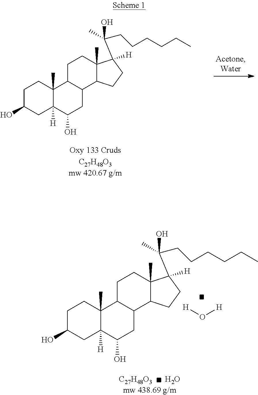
C1C(O)CC2([H])C(C)(C1)C1C(CC2O)C2C(C)(CC1)C(C(CCCCCC)(O)C)([H])CC2.[C27H48O3].O.C1C(O)CC2([H])C(C)(C1)C1C(CC2O)C2C(C)(CC1)C(C(CCCCCC)(O)C)([H])CC2.[H]O[H]
